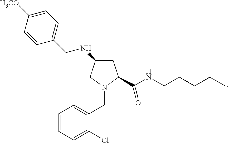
C1C(NCC2=CC=C([H3CO])C=C2)CN(CC2=CC=CC=C2Cl)C1C(NCCCCC)=O
